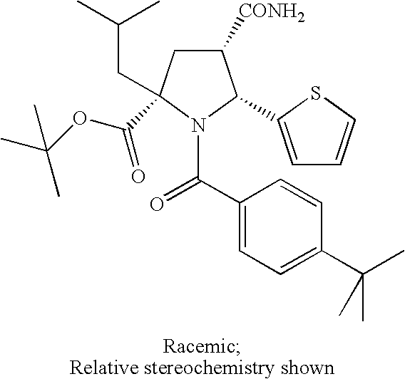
C1([CONH2])CC(CC(C)C)(C(OC(C)(C)C)=O)N(C(C2=CC=C(C(C)(C)C)C=C2)=O)C1C1=CC=CS1
